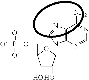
C1(O)C(O)C(N2C3=C(C(N)=NC=N3)N=C2)OC1COP([O-])(=O)[O-]
